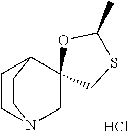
C1CN2CC3(C1CC2)CSC(C)O3.Cl
